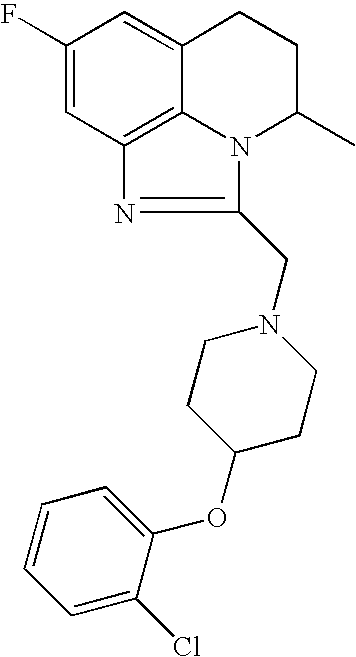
C1(F)=CC2=C3C(=C1)CCC(C)N3C(CN1CCC(OC3=CC=CC=C3Cl)CC1)=N2
